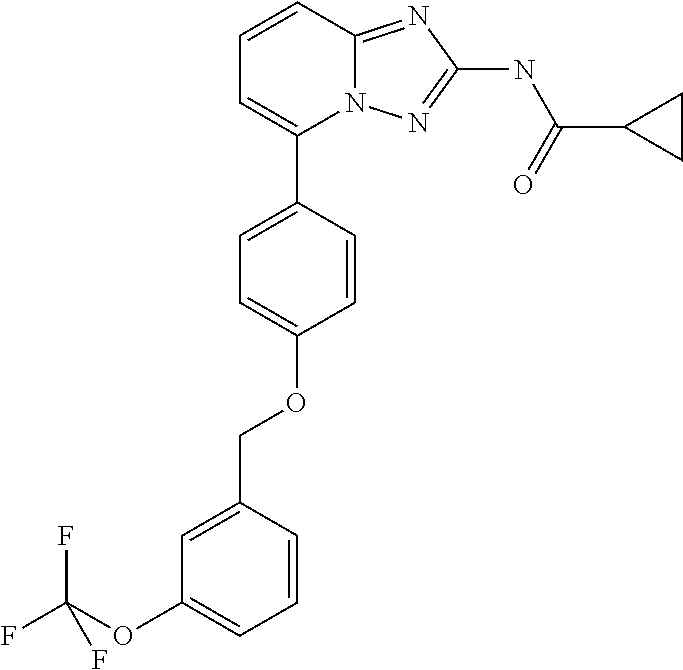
C1=CC(COC2=CC=C(C3=CC=CC4=NC(NC(C5CC5)=O)=NN34)C=C2)=CC(OC(F)(F)F)=C1
